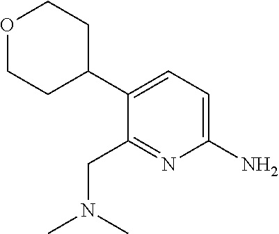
C1(C2=CC=C(N)N=C2CN(C)C)CCOCC1
